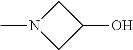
N1(C)CC(O)C1
